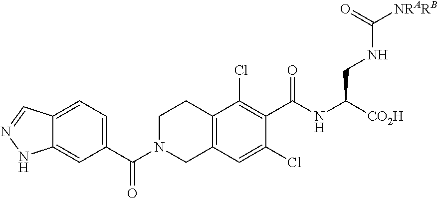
C1(C(N2CC3=C(CC2)C(Cl)=C(C(NC(CNC([NRARB])=O)[CO2H])=O)C(Cl)=C3)=O)=CC=C2C(=C1)NN=C2
